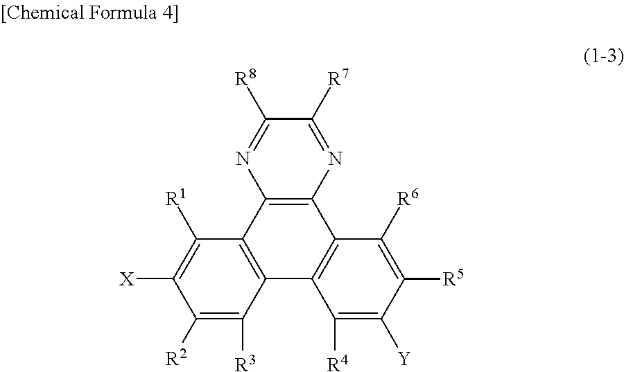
C1([R8])=NC2=C(N=C1[R7])C1=C(C3=C2C([R1])=C([X])C([R2])=C3[R3])C([R4])=C([Y])C([R5])=C1[R6]
